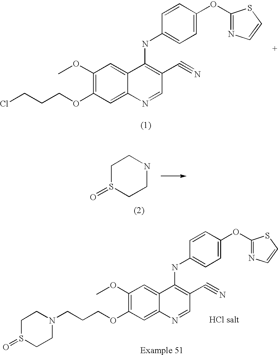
C1(OC)=C(OCCCCl)C=C2C(=C1)C(NC1=CC=C(OC3=NC=CS3)C=C1)=C(C#N)C=N2.C1S(=O)CCNC1.C1(OC)=C(OCCCN2CCS(=O)CC2)C=C2C(=C1)C(NC1=CC=C(OC3=NC=CS3)C=C1)=C(C#N)C=N2
